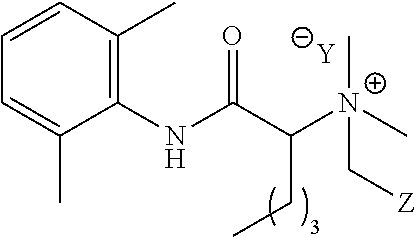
[Y].C1=C(C)C(NC(C([N+](C[Z])(C)C)CC)=O)=C(C)C=C1
